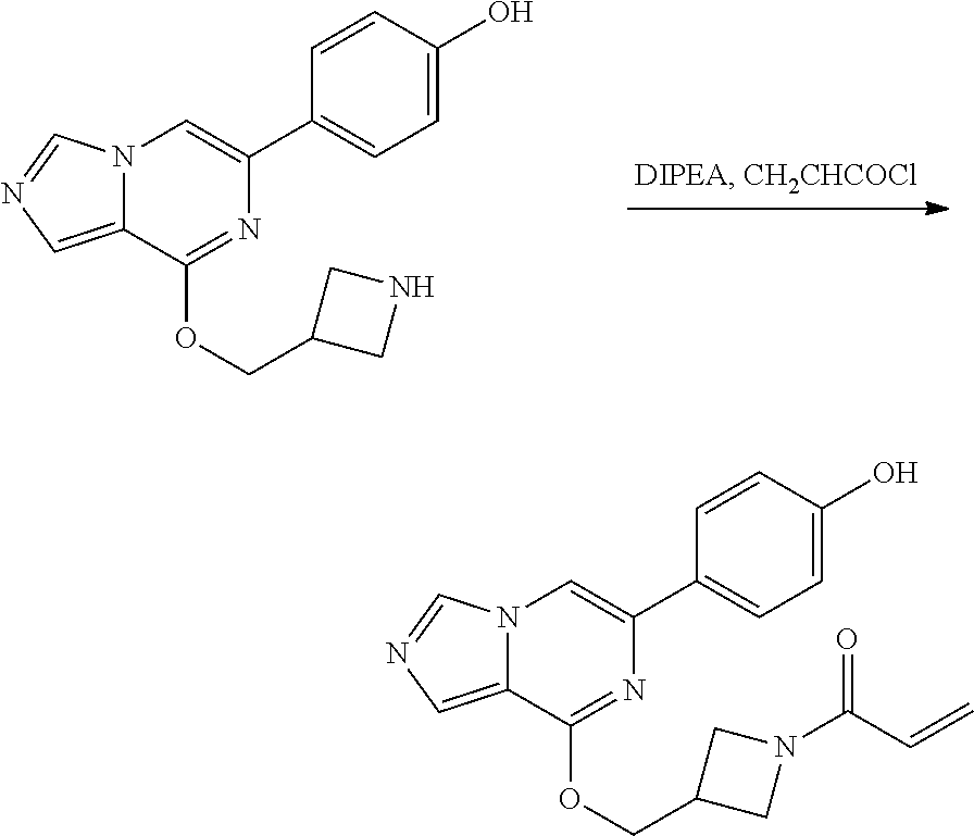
N12C(=CN=C1)C(OCC1CNC1)=NC(C1=CC=C(O)C=C1)=C2.N12C(=CN=C1)C(OCC1CN(C(=O)C=C)C1)=NC(C1=CC=C(O)C=C1)=C2
